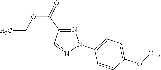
N1=C(C(OCC)=O)C=NN1C1=CC=C(OC)C=C1
